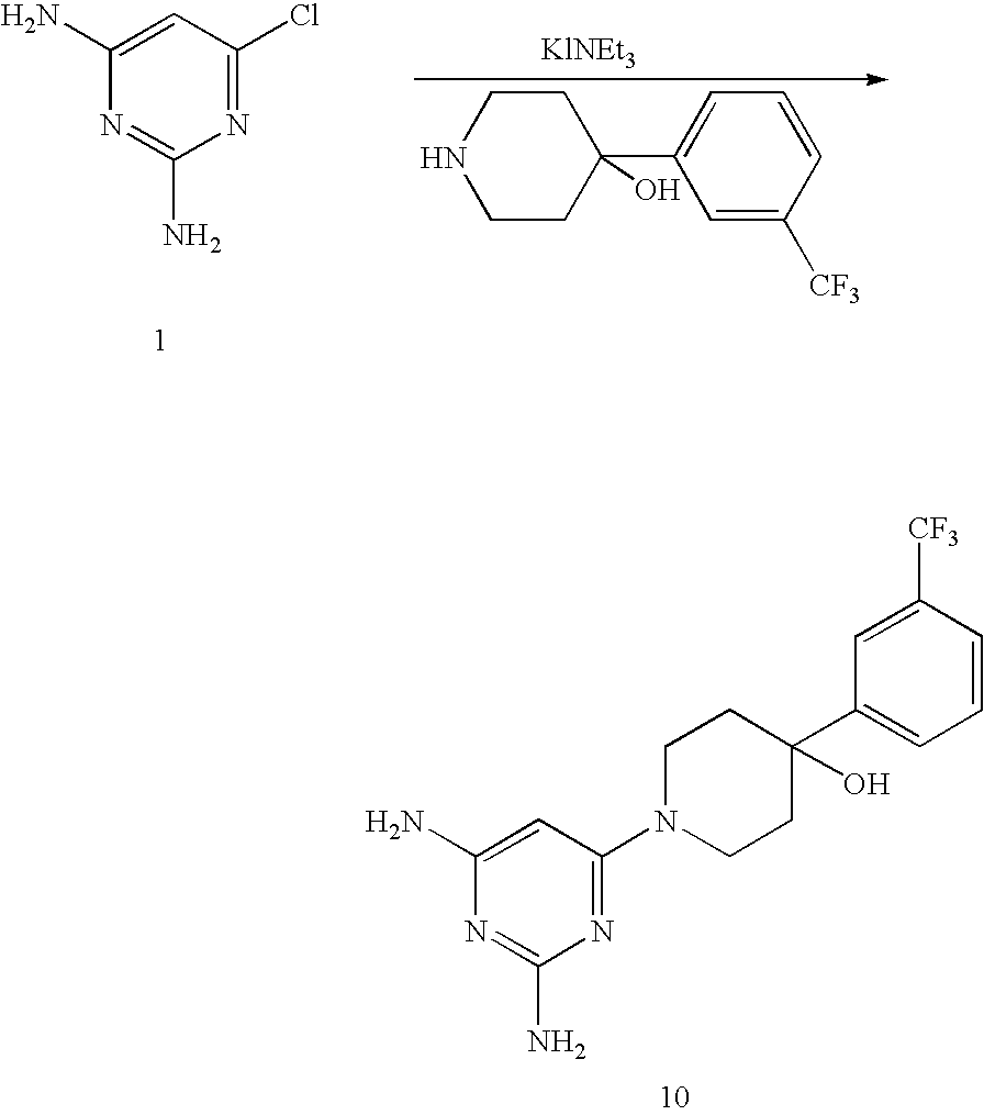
C1(N)=CC(Cl)=NC(N)=N1.C1CC(C2=CC=CC([CF3])=C2)(O)CCN1.C1(N)=CC(N2CCC(C3=CC=CC([CF3])=C3)(O)CC2)=NC(N)=N1
